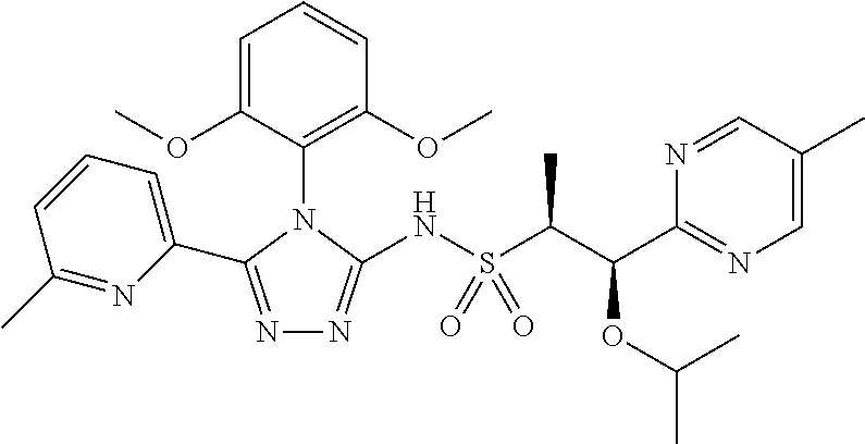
N1=C(C2=CC=CC(C)=N2)N(C2=C(OC)C=CC=C2OC)C(NS(C(C)C(OC(C)C)C2=NC=C(C)C=N2)(=O)=O)=N1
